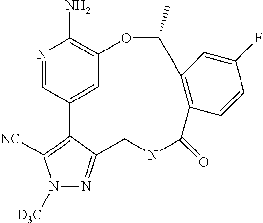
N1=CC2=CC(=C1N)OC(C)C1=C(C(=O)N(C)CC3=NN([D3C])C([NC])=C23)C=CC(F)=C1
